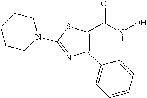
C1(C2=CC=CC=C2)=C(C(NO)=O)SC(N2CCCCC2)=N1
